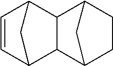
C1CC2C3C(C4C=CC3C4)C1C2
